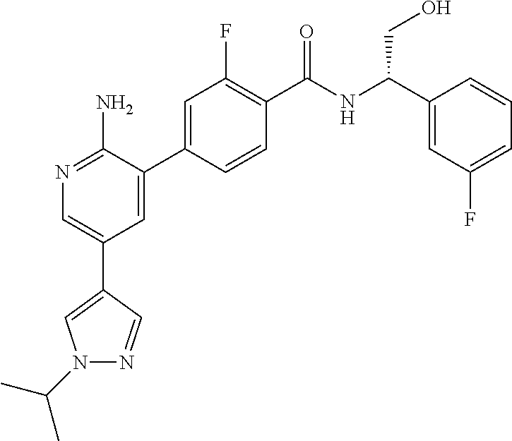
N1=C(N)C(C2=CC(F)=C(C(NC(C3=CC(F)=CC=C3)CO)=O)C=C2)=CC(C2=CN(C(C)C)N=C2)=C1
